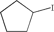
C1CC(I)CC1
